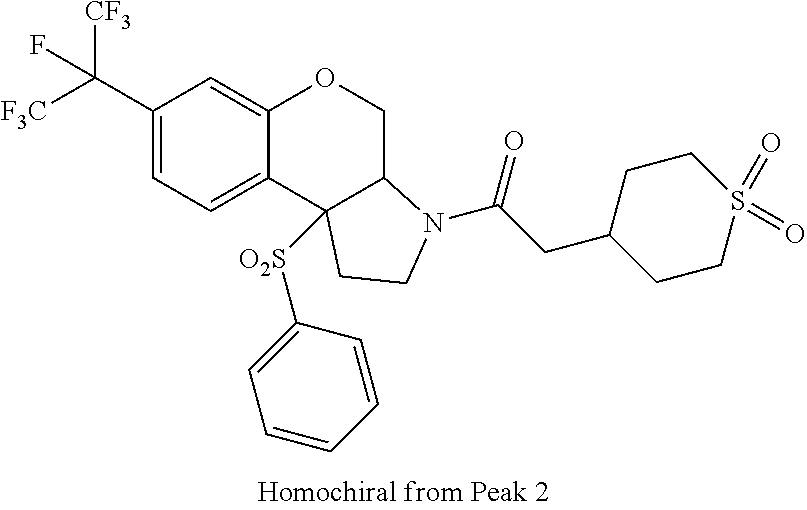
C(C1=CC=C2C(=C1)OCC1C2([O2S]C2=CC=CC=C2)CCN1C(=O)CC1CCS(=O)(=O)CC1)([F3C])([CF3])F
